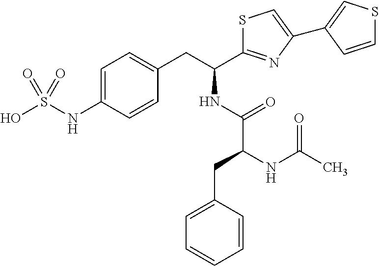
OS(NC1=CC=C(CC(NC(=O)C(CC2=CC=CC=C2)NC(=O)C)C2=NC(C3=CSC=C3)=CS2)C=C1)(=O)=O
